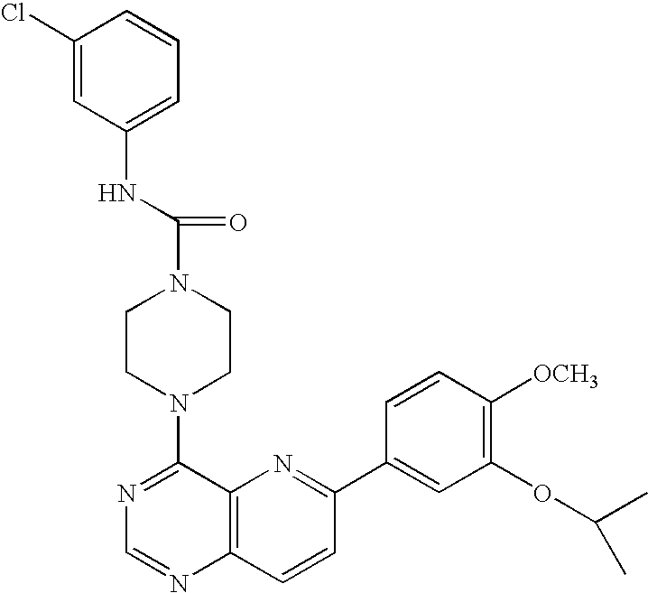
N1=C(N2CCN(C(NC3=CC=CC(Cl)=C3)=O)CC2)C2=C(N=C1)C=CC(C1=CC(OC(C)C)=C([OCH3])C=C1)=N2
